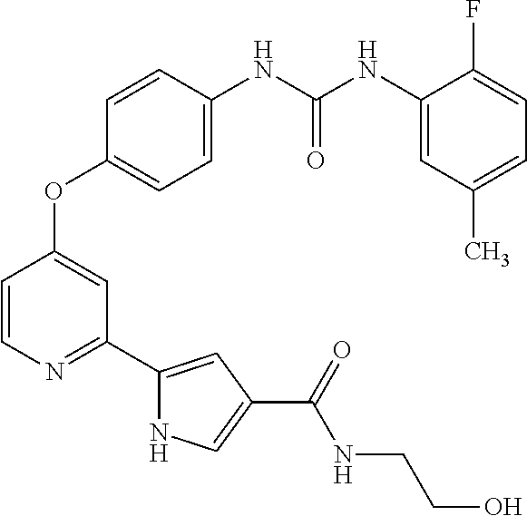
C1=CC(NC(NC2=CC(C)=CC=C2F)=O)=CC=C1OC1=CC(C2=CC(C(NCCO)=O)=CN2)=NC=C1
